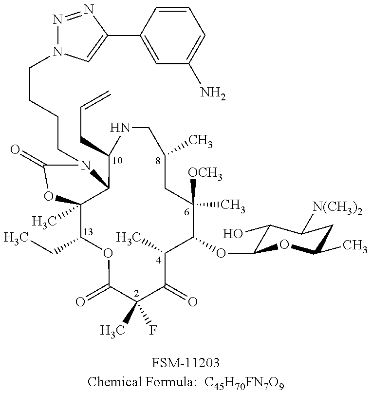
C12(C)C(CC)OC(=O)C(C)(F)C(=O)C(C)C(OC3C(O)C([N(CH3)2])CC(C)O3)C(C)([OCH3])CC(C)CNC(CC=C)C1N(CCCCN1N=NC(C3=CC(N)=CC=C3)=C1)C(=O)O2.[FSM-11203Chemical Formula:  C45H70FN7O9]
